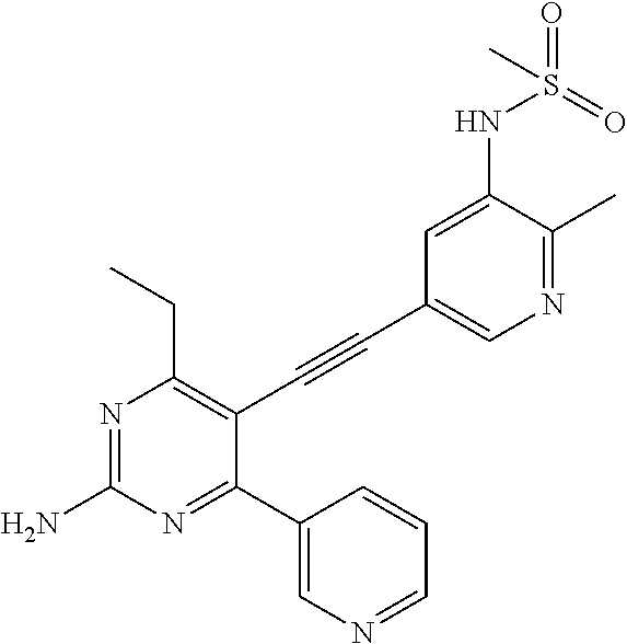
N1=C(C)C(NS(=O)(=O)C)=CC(C#CC2=C(CC)N=C(N)N=C2C2=CN=CC=C2)=C1
